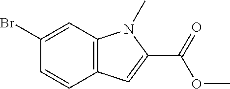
C1(Br)=CC2=C(C=C1)C=C(C(=O)OC)N2C
